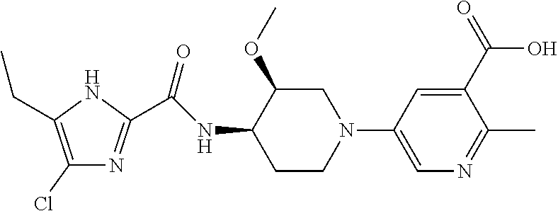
C1(Cl)=C(CC)NC(C(NC2C(OC)CN(C3=CN=C(C)C(C(=O)O)=C3)CC2)=O)=N1
